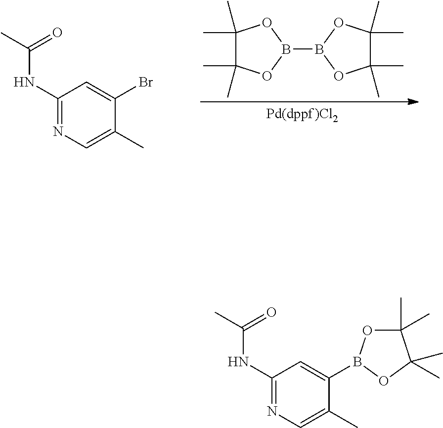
C1(C)(C)C(C)(C)OB(B2OC(C)(C)C(C)(C)O2)O1.C1(NC(C)=O)=NC=C(C)C(Br)=C1.C1(NC(C)=O)=NC=C(C)C(B2OC(C)(C)C(C)(C)O2)=C1
